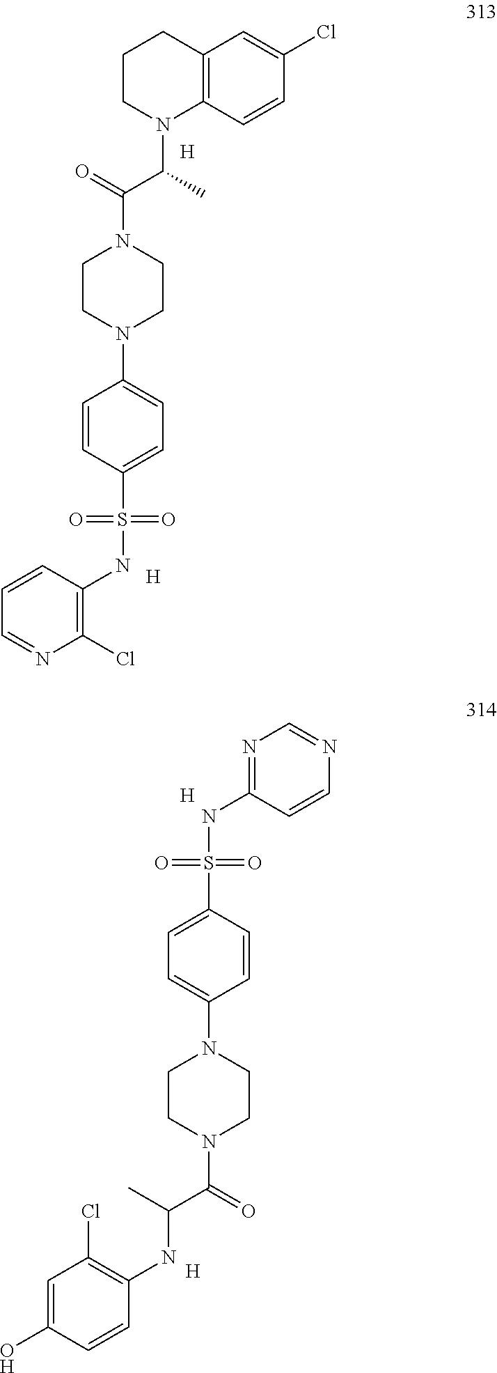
C1CN(C(C(=O)N2CCN(C3=CC=C(S(=O)(=O)NC4=C(Cl)N=CC=C4)C=C3)CC2)C)C2=C(C1)C=C(Cl)C=C2.[H].[H].[H].N1=C(NS(=O)(=O)C2=CC=C(N3CCN(C(C(NC4=C(Cl)C=C(O)C=C4)C)=O)CC3)C=C2)C=CN=C1.[H]
